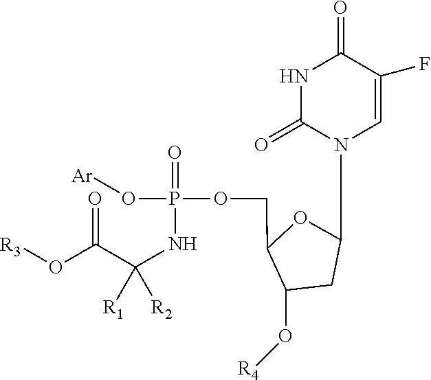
C1(O[R4])CC(N2C=C(F)C(=O)NC2=O)OC1COP(NC(C(O[R3])=O)([R1])[R2])(=O)O[Ar]
